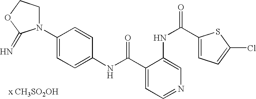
C1(NC(=O)C2=CC=NC=C2NC(C2=CC=C(Cl)S2)=O)=CC=C(N2CCOC2=N)C=C1.[x CH3SO2OH]
